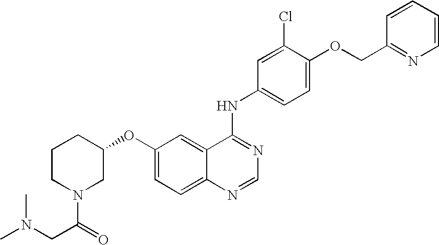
C1CN(C(=O)CN(C)C)CC(OC2=CC=C3C(=C2)C(NC2=CC=C(OCC4=NC=CC=C4)C(Cl)=C2)=NC=N3)C1
